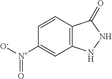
C1([N+]([O-])=O)=CC2=C(C=C1)C(=O)NN2
